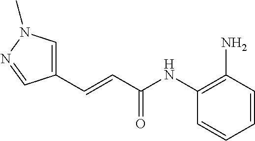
C1=CC=CC(NC(C=CC2=CN(C)N=C2)=O)=C1N
